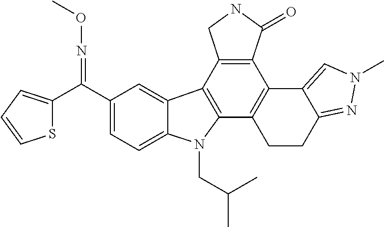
C1(C(C2=CC=CS2)=NOC)=CC=C2C(=C1)C1=C(N2CC(C)C)C2=C(C3=C1CNC3=O)C1=CN(C)N=C1CC2
